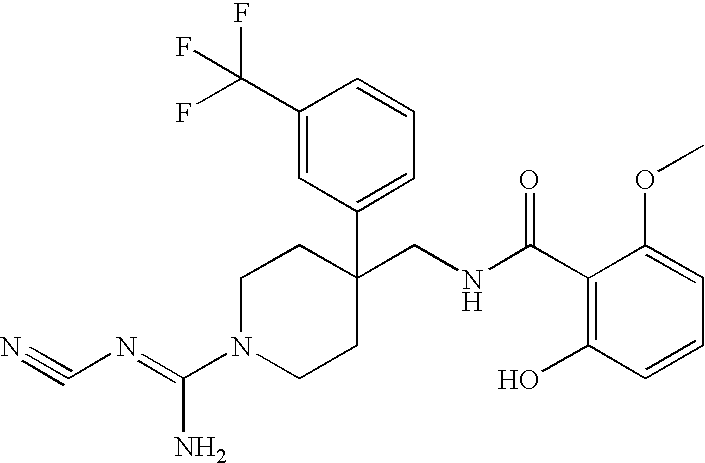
C1(CNC(C2=C(O)C=CC=C2OC)=O)(C2=CC=CC(C(F)(F)F)=C2)CCN(C(=NC#N)N)CC1
